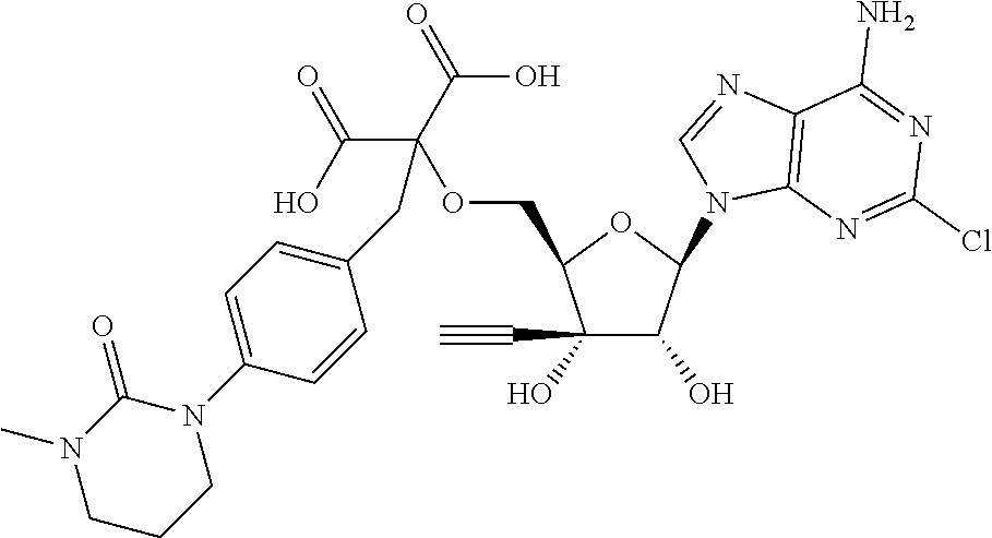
C1(O)(C#C)C(O)C(N2C3=C(N=C2)C(N)=NC(Cl)=N3)OC1COC(C(=O)O)(C(=O)O)CC1=CC=C(N2C(=O)N(C)CCC2)C=C1
